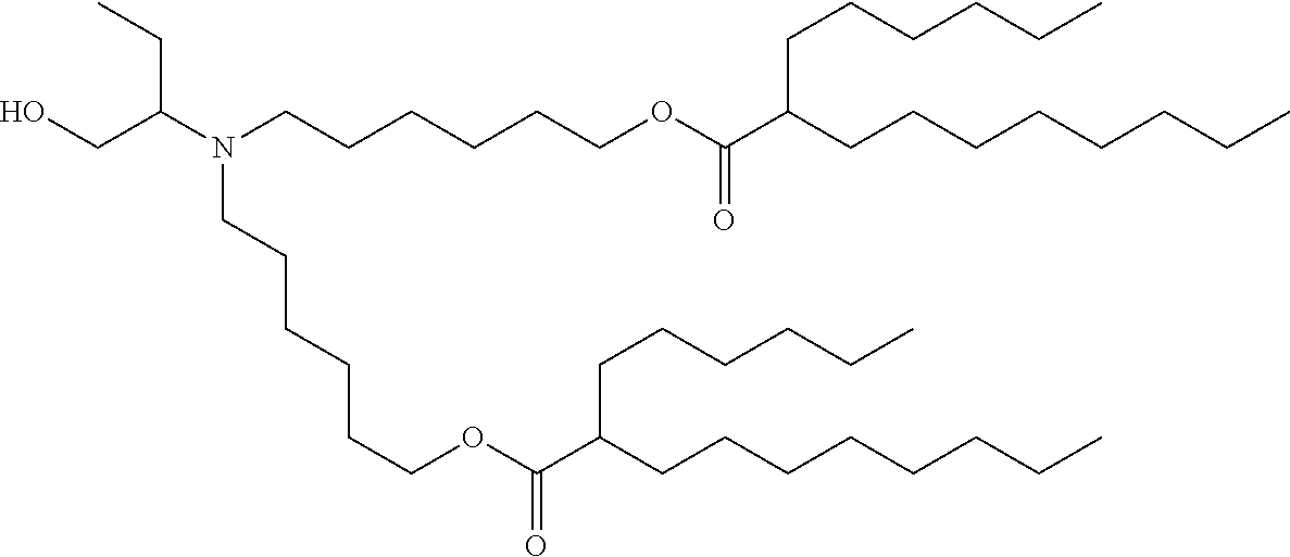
OCC(N(CCCCCCOC(C(CCCCCCCC)CCCCCC)=O)CCCCCCOC(C(CCCCCCCC)CCCCCC)=O)CC
